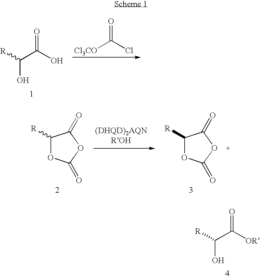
[R]C(C(O)=O)O.[Cl3CO]C(Cl)=O.[R]C(C([OR])=O)O.C1([R])OC(=O)OC1=O.C1([R])OC(=O)OC1=O
